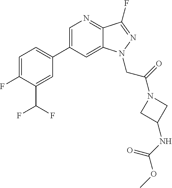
C1=C(C2=CC=C(F)C(C(F)F)=C2)C=C2C(=N1)C(F)=NN2CC(N1CC(NC(OC)=O)C1)=O
